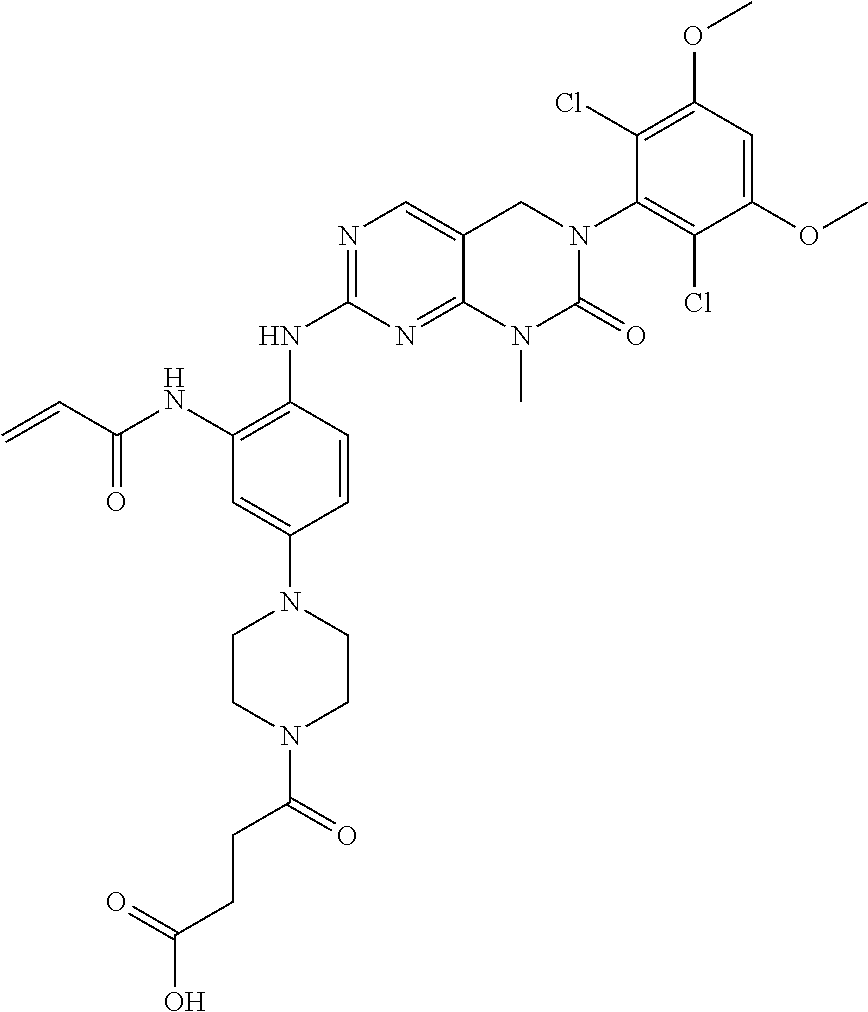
C12=NC(NC3=C(NC(C=C)=O)C=C(N4CCN(C(=O)CCC(O)=O)CC4)C=C3)=NC=C1CN(C1=C(Cl)C(OC)=CC(OC)=C1Cl)C(=O)N2C
